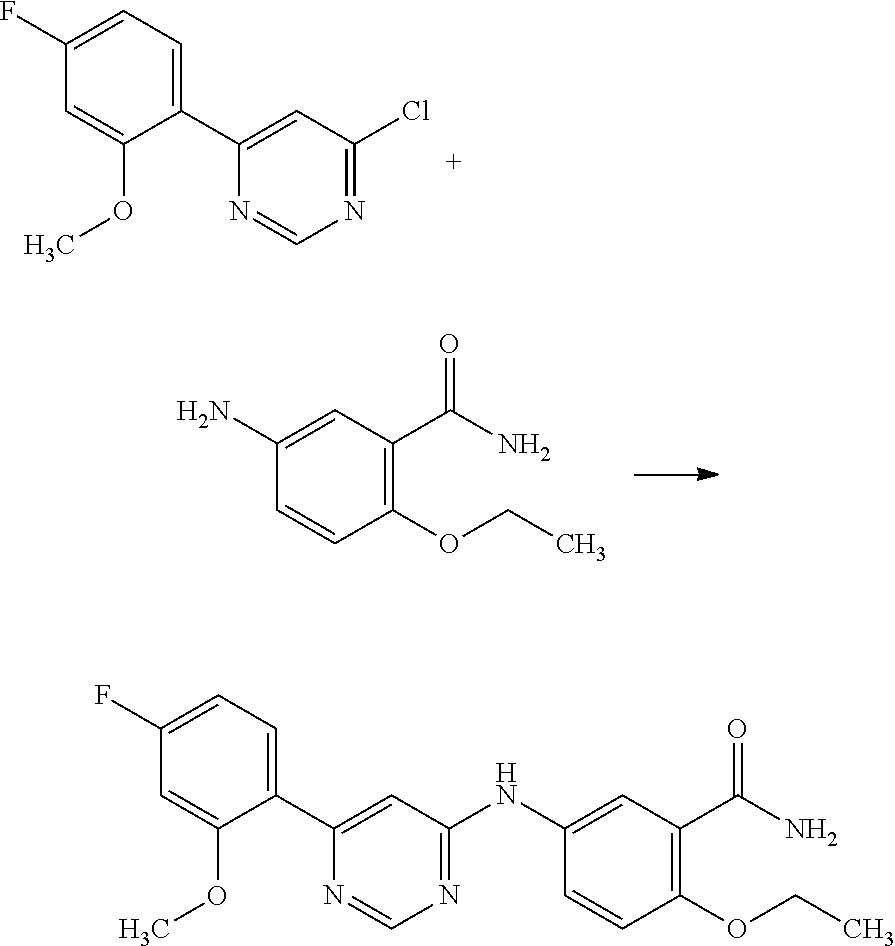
C1(C2=CC(Cl)=NC=N2)=CC=C(F)C=C1OC.C1(OCC)=C(C(=O)N)C=C(N)C=C1.C1(C2=CC(NC3=CC(C(=O)N)=C(OCC)C=C3)=NC=N2)=CC=C(F)C=C1OC
